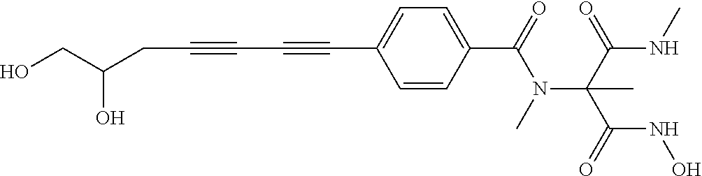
C(C#CC#CC1=CC=C(C(=O)N(C(C(NC)=O)(C(=O)NO)C)C)C=C1)C(CO)O
